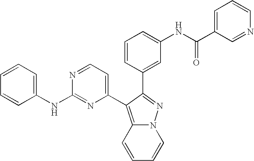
C1=CC=C(NC2=NC(C3=C4C=CC=CN4N=C3C3=CC(NC(=O)C4=CC=CN=C4)=CC=C3)=CC=N2)C=C1
